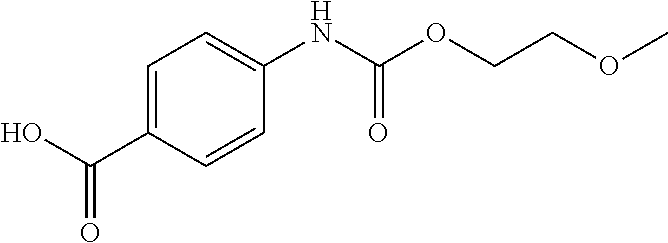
C1(C(O)=O)=CC=C(NC(OCCOC)=O)C=C1
